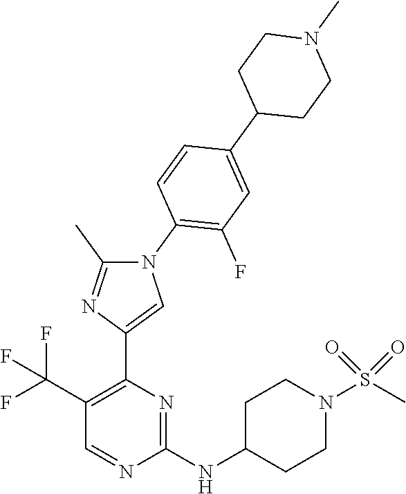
C1(C(F)(F)F)=C(C2=CN(C3=C(F)C=C(C4CCN(C)CC4)C=C3)C(C)=N2)N=C(NC2CCN(S(C)(=O)=O)CC2)N=C1
